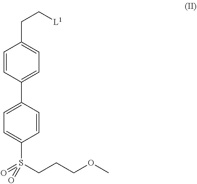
C1=CC(C2=CC=C(S(CCCOC)(=O)=O)C=C2)=CC=C1CC[L1]
